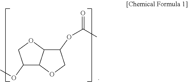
C1(OC)C2C(OC1)C(OC(C)=O)CO2
